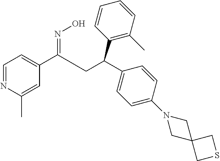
C1(C(CC(C2=CC=C(N3CC4(C3)CSC4)C=C2)C2=C(C)C=CC=C2)=NO)=CC=NC(C)=C1
